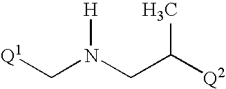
C([Q2])(CN(C[Q1])[H])C
